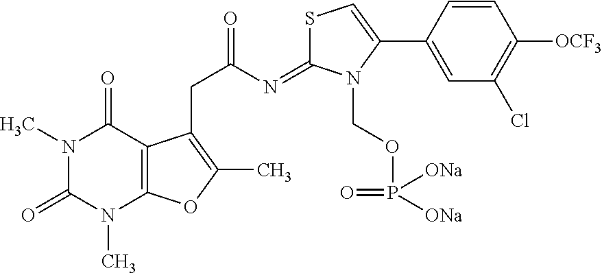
N1(C)C(=O)N(C)C2=C(C1=O)C(CC(=O)N=C1SC=C(C3=CC(Cl)=C([OCF3])C=C3)N1COP([ONa])(=O)[ONa])=C(C)O2
